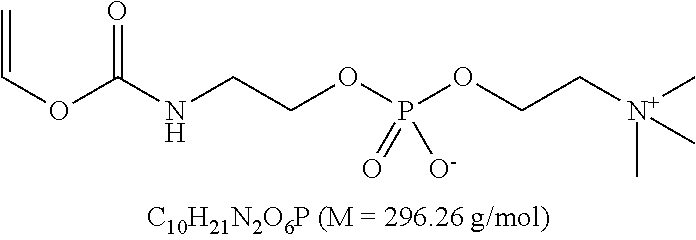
N(CCOP(OCC[N+](C)(C)C)(=O)[O-])C(OC=C)=O
